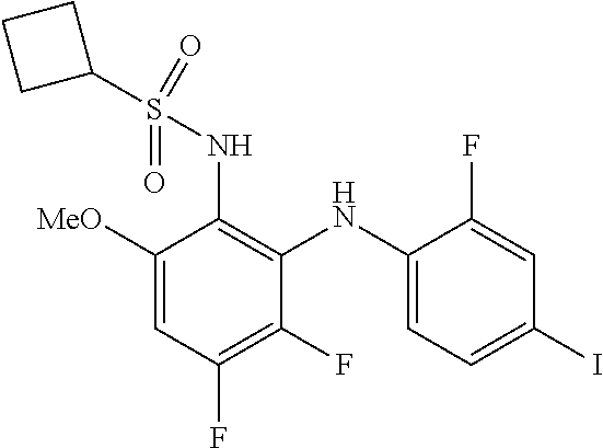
C1([MeO])=CC(F)=C(F)C(NC2=CC=C(I)C=C2F)=C1NS(C1CCC1)(=O)=O
